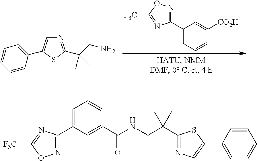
C1(C2=CC=CC([CO2H])=C2)=NOC([F3C])=N1.N1=C(C(CN)(C)C)SC(C2=CC=CC=C2)=C1.C1(C2=CC=CC(C(NCC(C3=NC=C(C4=CC=CC=C4)S3)(C)C)=O)=C2)=NOC([F3C])=N1
